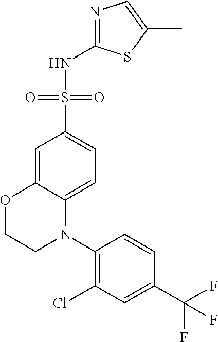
C1=C2C(=CC=C1S(=O)(=O)NC1=NC=C(C)S1)N(C1=C(Cl)C=C(C(F)(F)F)C=C1)CCO2
